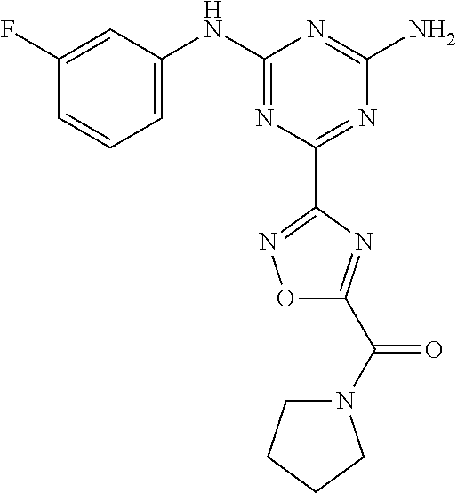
C1(F)=CC(NC2=NC(C3=NOC(C(N4CCCC4)=O)=N3)=NC(N)=N2)=CC=C1
